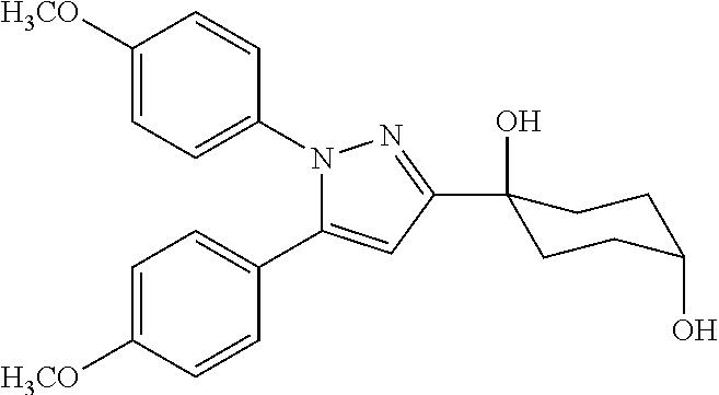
C1=C([H3CO])C=CC(N2C(C3=CC=C([H3CO])C=C3)=CC(C3(O)CCC(O)CC3)=N2)=C1
